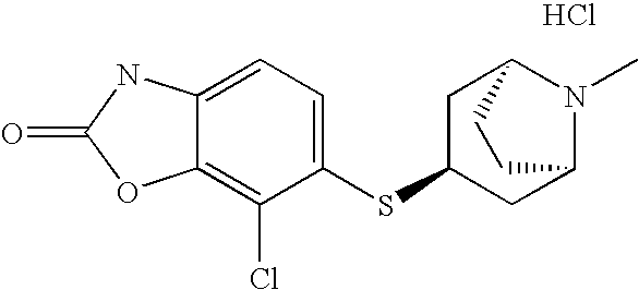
C12=CC=C(SC3CC4N(C)C(C3)CC4)C(Cl)=C1OC(=O)N2.Cl
